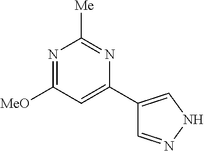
N1=C([MeO])C=C(C2=CNN=C2)N=C1[Me]
